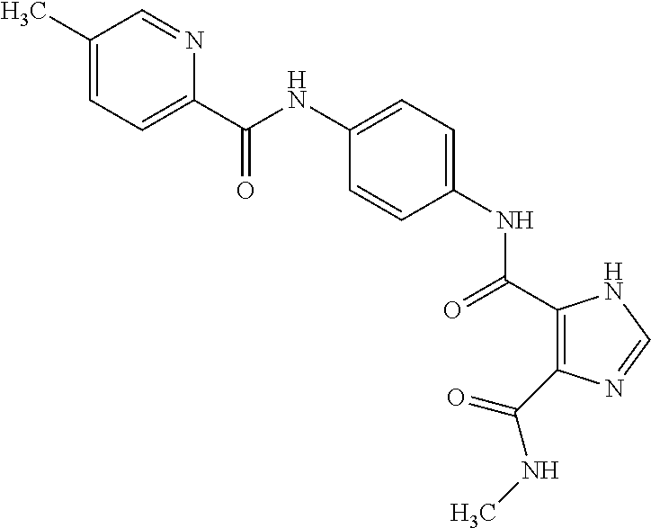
C(NC1=CC=C(NC(=O)C2=C(C(NC)=O)N=CN2)C=C1)(=O)C1=CC=C(C)C=N1
